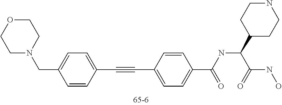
C(C1=CC=C(C#CC2=CC=C(C(=O)NC(C3CCNCC3)C(=O)NO)C=C2)C=C1)N1CCOCC1
